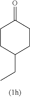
CCC1CCC(=O)CC1
